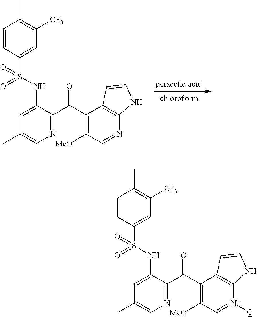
C1=CC(S(=O)(NC2=CC(C)=CN=C2C(=O)C2=C([MeO])C=NC3=C2C=CN3)=O)=CC([CF3])=C1C.C1=CC(S(=O)(NC2=CC(C)=CN=C2C(=O)C2=C([MeO])C=[N+]([O_])C3=C2C=CN3)=O)=CC([CF3])=C1C
